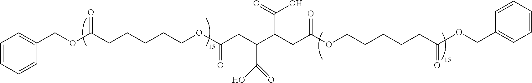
C1(COC(CCCCCOC(CC(C(CC(OCCCCCC(OCC2=CC=CC=C2)=O)=O)C(O)=O)C(=O)O)=O)=O)=CC=CC=C1
